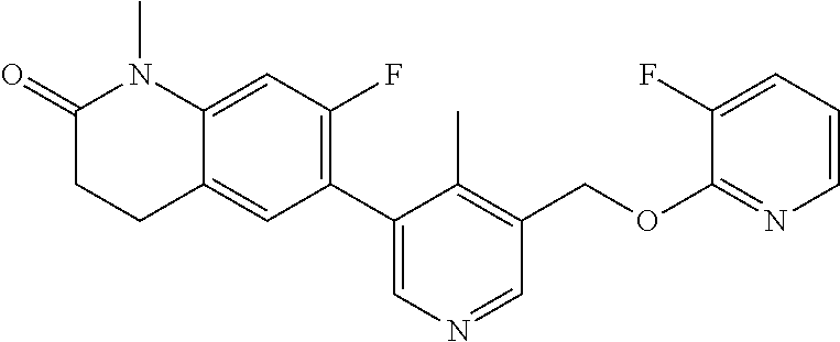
C1(C2=C(F)C=C3C(=C2)CCC(=O)N3C)=CN=CC(COC2=NC=CC=C2F)=C1C
